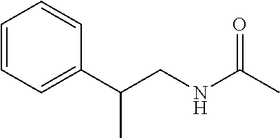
C1=CC=C(C(CNC(C)=O)C)C=C1
